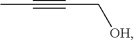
CC#CC[OH]
